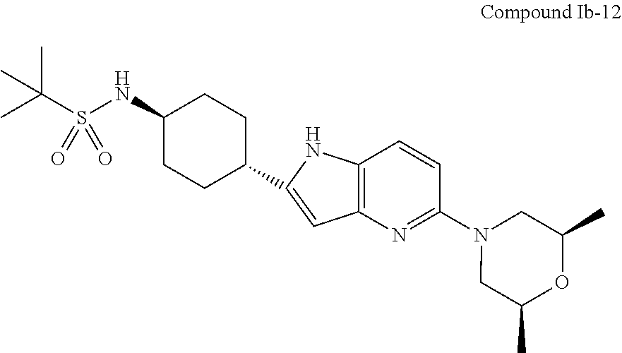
C1(NS(C(C)(C)C)(=O)=O)CCC(C2=CC3=C(C=CC(N4CC(C)OC(C)C4)=N3)N2)CC1
